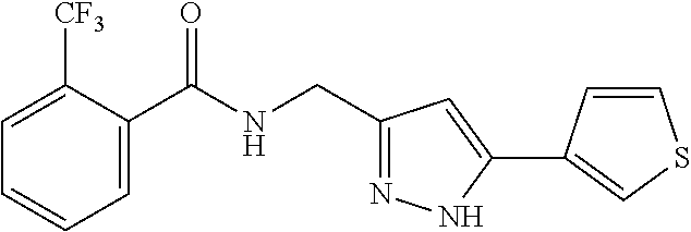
C1=C([CF3])C(C(NCC2=NNC(C3=CSC=C3)=C2)=O)=CC=C1
